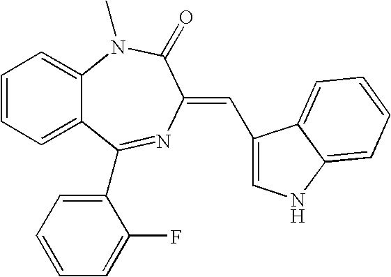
C1=CC=C2C(=C1)N(C)C(=O)C(=CC1=CNC3=CC=CC=C13)N=C2C1=CC=CC=C1F
